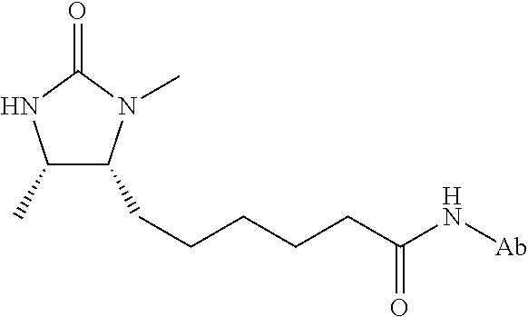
C1(C)C(CCCCCC(N[Ab])=O)N(C)C(=O)N1
